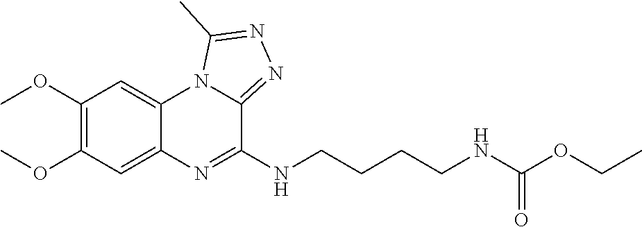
C1(OC)=C(OC)C=C2C(=C1)N1C(=NN=C1C)C(NCCCCNC(OCC)=O)=N2
